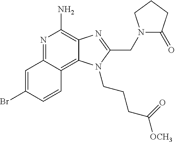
C1=C(Br)C=CC2=C3C(=C(N)N=C12)N=C(CN1C(=O)CCC1)N3CCCC(=O)[OCH3]
